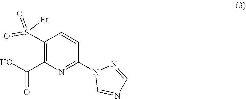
OC(C1=C(S(=O)([Et])=O)C=CC(N2C=NC=N2)=N1)=O
